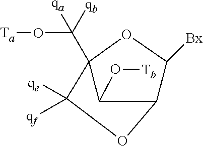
C12C([Bx])OC(C([qb])(O[Ta])[qa])(C1O[Tb])C([qe])([qf])O2
